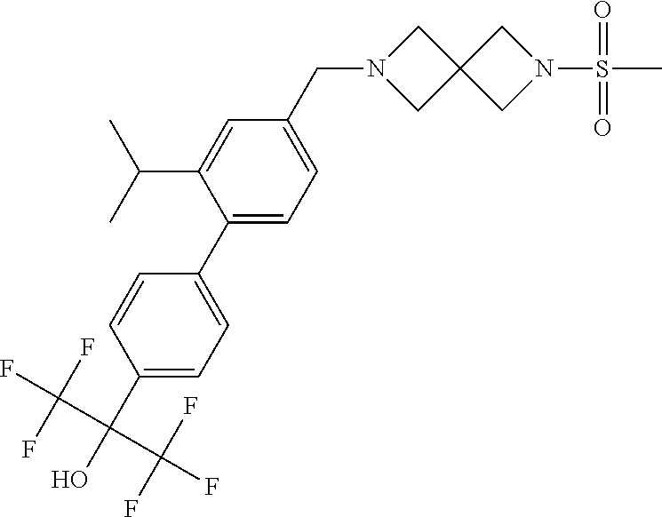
C1(C(O)(C(F)(F)F)C(F)(F)F)=CC=C(C2=CC=C(CN3CC4(C3)CN(S(C)(=O)=O)C4)C=C2C(C)C)C=C1
